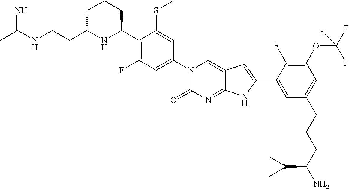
CC(NCCC1NC(C2=C(F)C=C(N3C(=O)N=C4C(=C3)C=C(C3=CC(CCCC(N)C5CC5)=CC(OC(F)(F)F)=C3F)N4)C=C2SC)CCC1)=N
